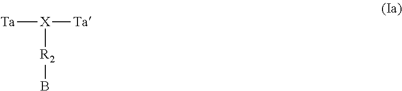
[Ta][X]([Ta])[R2]B
